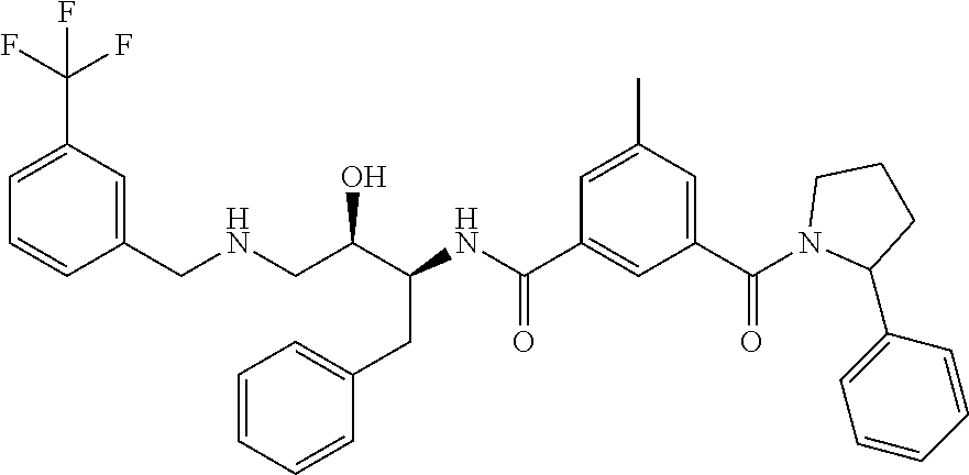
C1(CNCC(C(CC2=CC=CC=C2)NC(C2=CC(C(N3C(C4=CC=CC=C4)CCC3)=O)=CC(C)=C2)=O)O)=CC(C(F)(F)F)=CC=C1
